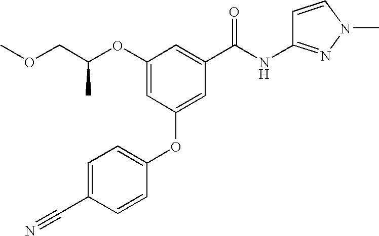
O(C1=CC(OC2=CC=C(C#N)C=C2)=CC(C(NC2=NN(C)C=C2)=O)=C1)C(COC)C
